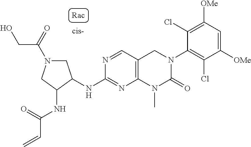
C1(NC2CN(C(=O)CO)CC2NC(=O)C=C)=NC2=C(C=N1)CN(C1=C(Cl)C([OMe])=CC([OMe])=C1Cl)C(=O)N2C
